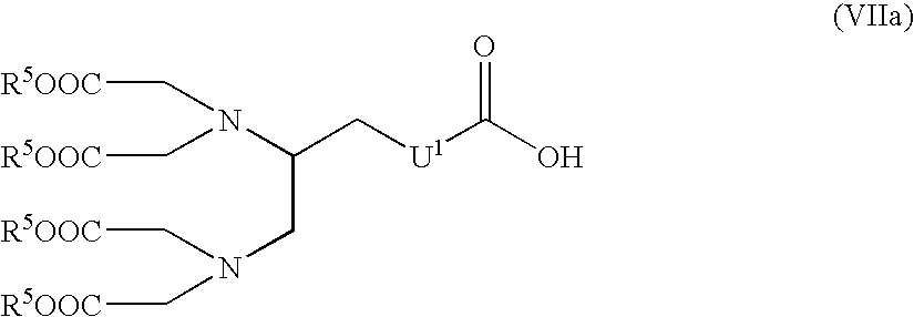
C(N(C(CN(C[R5OOC])C[R5OOC])C[U1]C(O)=O)C[R5OOC])[R5OOC]
